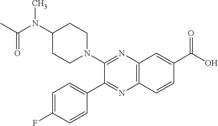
C1(N2CCC(N(C(C)=O)C)CC2)=NC2=C(N=C1C1=CC=C(F)C=C1)C=CC(C(O)=O)=C2
